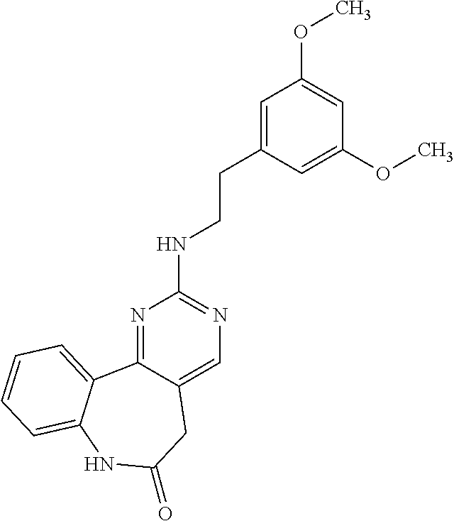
N1=C2C(=CN=C1NCCC1=CC(OC)=CC(OC)=C1)CC(=O)NC1=CC=CC=C21
